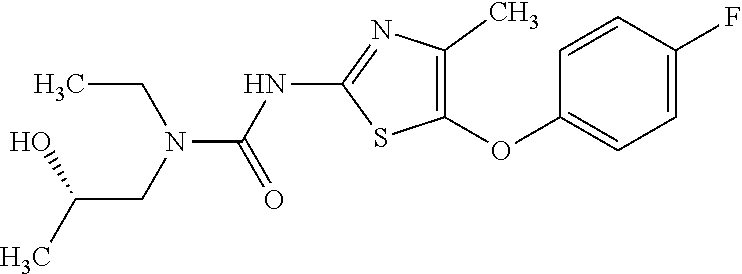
C1=CC(F)=CC=C1OC1=C(C)N=C(NC(=O)N(CC(C)O)CC)S1
